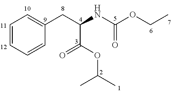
C1=CC=CC(CC(NC(OCC)=O)C(OC(C)C)=O)=C1
